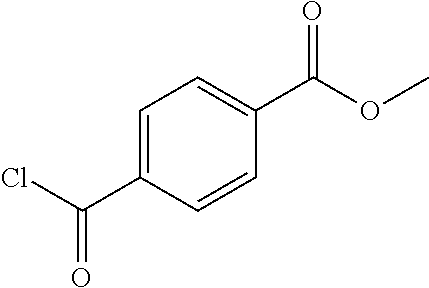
C1=C(C(Cl)=O)C=CC(C(OC)=O)=C1
